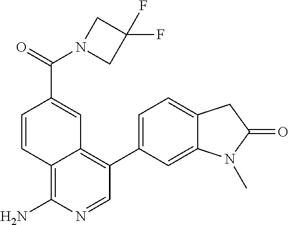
C1=CC2=C(N)N=CC(C3=CC=C4C(=C3)N(C)C(=O)C4)=C2C=C1C(=O)N1CC(F)(F)C1
